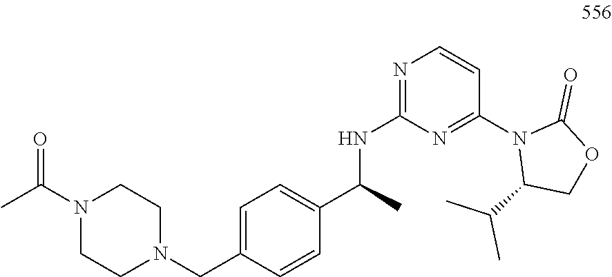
N1(C(C)=O)CCN(CC2=CC=C(C(C)NC3=NC=CC(N4C(C(C)C)COC4=O)=N3)C=C2)CC1
